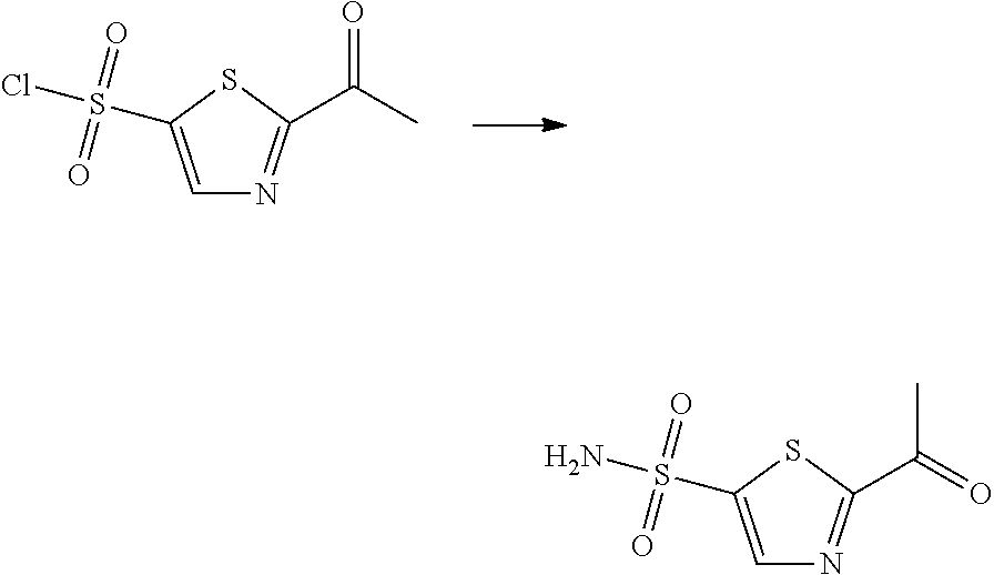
C1=C(S(=O)(=O)Cl)SC(C(C)=O)=N1.C1=C(S(=O)(=O)N)SC(C(=O)C)=N1
